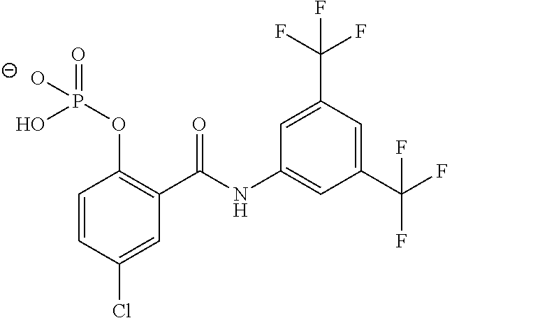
C1=CC(Cl)=CC(C(NC2=CC(C(F)(F)F)=CC(C(F)(F)F)=C2)=O)=C1OP(=O)(O)[O-]
